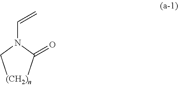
CCN(C(C)=O)C=C
